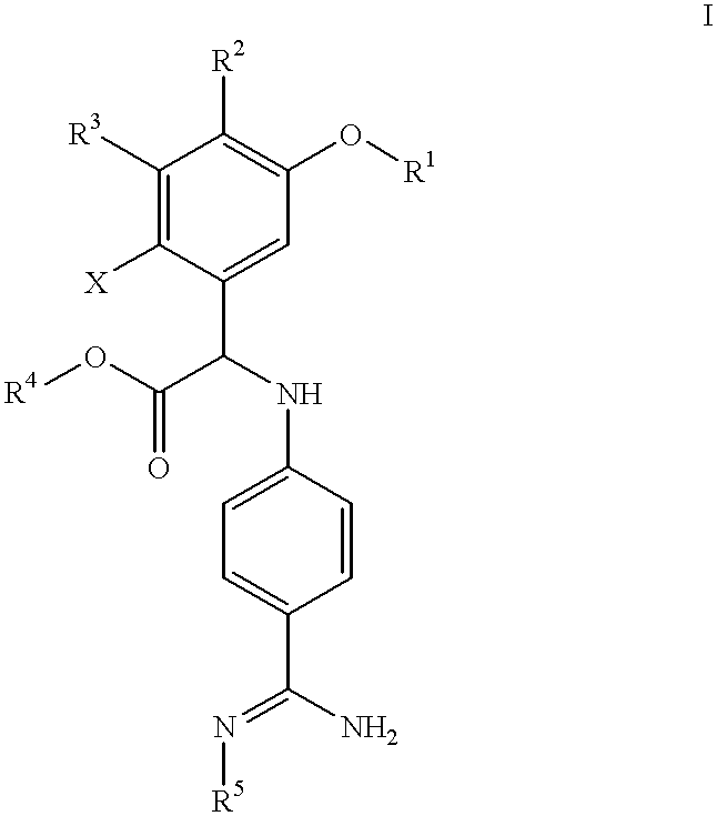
C1([R3])=C([X])C(C(C(O[R4])=O)NC2=CC=C(C(=N[R5])N)C=C2)=CC(O[R1])=C1[R2]
